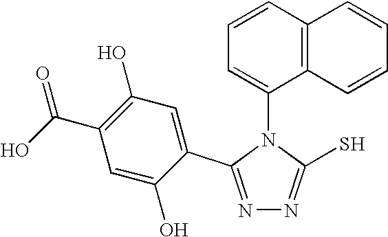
N1=C(C2=CC(O)=C(C(O)=O)C=C2O)N(C2=CC=CC3=C2C=CC=C3)C(S)=N1
